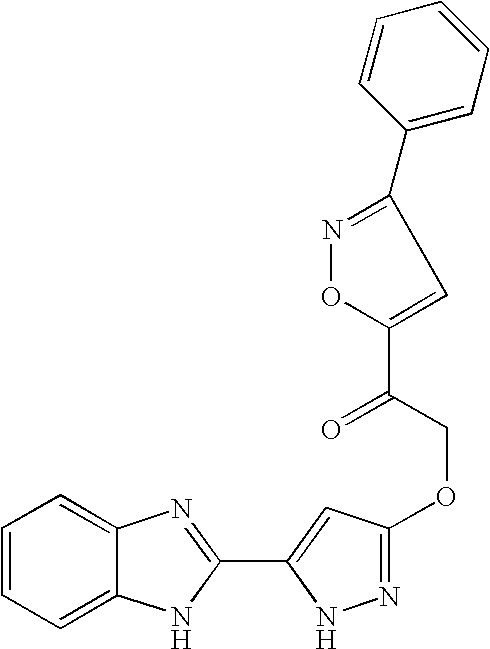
C1=CC=C2C(=C1)N=C(C1=CC(OCC(C3=CC(C4=CC=CC=C4)=NO3)=O)=NN1)N2
